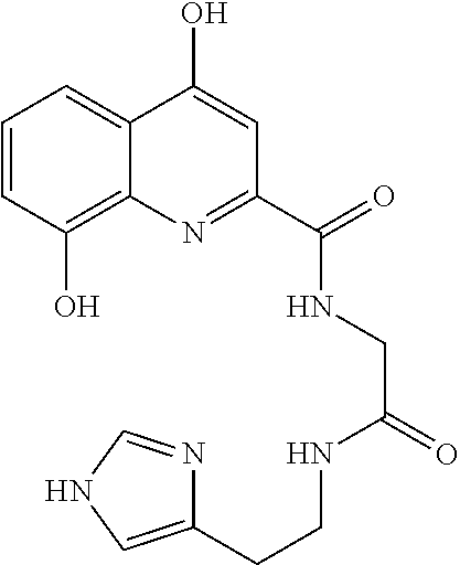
C1=CC(O)=C2C(=C1)C(O)=CC(C(=O)NCC(=O)NCCC1=CNC=N1)=N2
